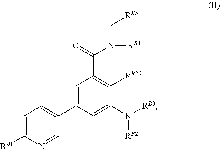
C1=C([RB1])N=CC(C2=CC(C(=O)N(C[RB5])[RB4])=C([RB20])C(N([RB3])[RB2])=C2)=C1
